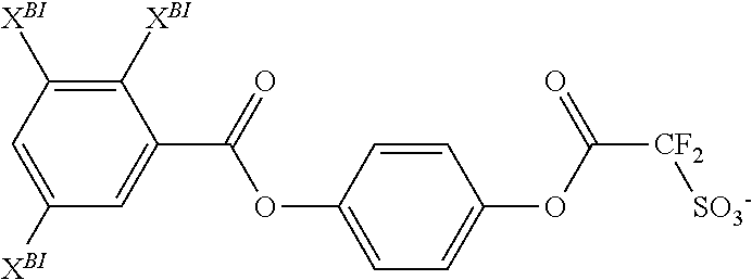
C1([XBI])=C([XBI])C=C([XBI])C=C1C(=O)OC1=CC=C(OC([CF2][SO3-])=O)C=C1
